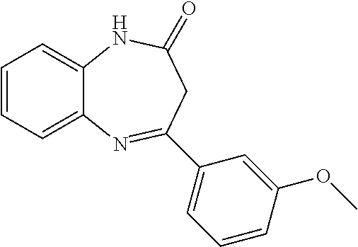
C12=CC=CC=C1N=C(C1=CC=CC(OC)=C1)CC(=O)N2
